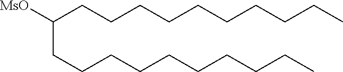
[MsO]C(CCCCCCCCCC)CCCCCCCCCC
